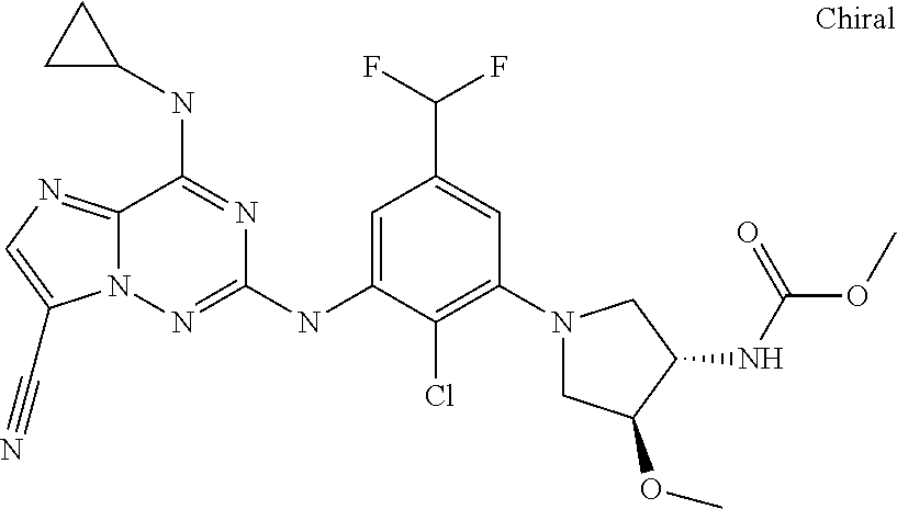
C(C1=CC(N2CC(OC)C(NC(OC)=O)C2)=C(Cl)C(NC2=NN3C(=NC=C3C#N)C(NC3CC3)=N2)=C1)(F)F
